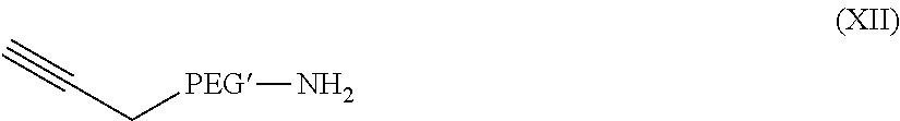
C(C[PEG]N)#C
